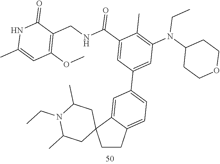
C1CC2=CC=C(C3=CC(N(CC)C4CCOCC4)=C(C)C(C(=O)NCC4=C(OC)C=C(C)NC4=O)=C3)C=C2C12CC(C)N(CC)C(C)C2
